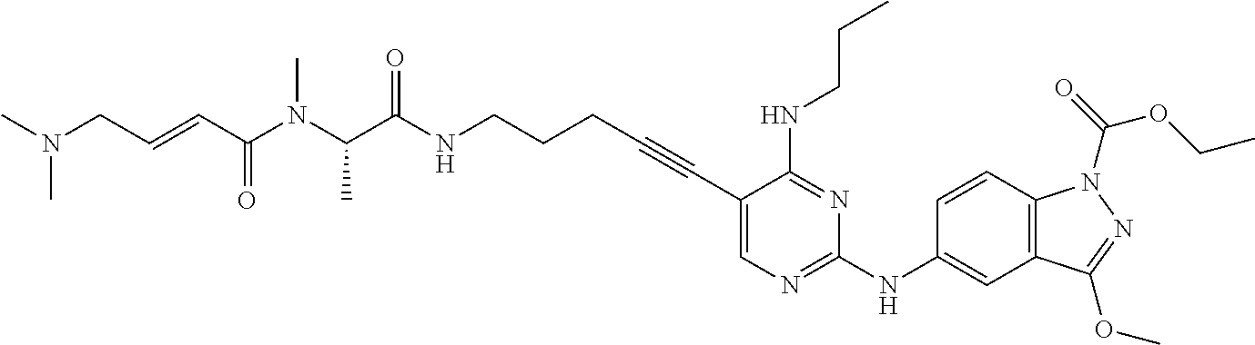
C1(C#CCCCNC(C(C)N(C)C(C=CCN(C)C)=O)=O)=CN=C(NC2=CC3=C(C=C2)N(C(OCC)=O)N=C3OC)N=C1NCCC
